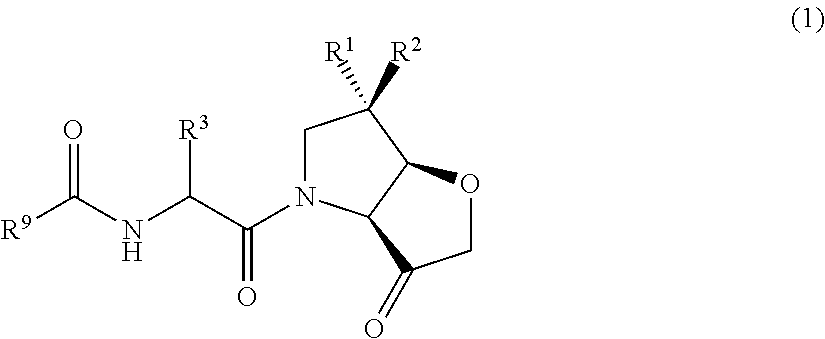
C1N(C(C([R3])NC(=O)[R9])=O)C2C(C1([R1])[R2])OCC2=O
